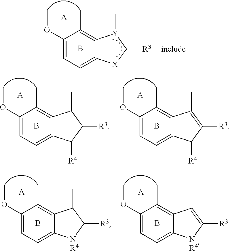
C1(OC)=CC=C2C(=C1C)[Y](C)C([R3])[X]2.[A].B.C1(OC)=CC=C2C(=C1C)C(C)C([R3])C2[R4].[A].B.C1(OC)=CC=C2C(=C1C)C(C)=C([R3])C2[R4].[A].B.C1(OC)=CC=C2C(=C1C)C(C)C([R3])[NR4]2.[A].B.C1(OC)=CC=C2C(=C1C)C(C)=C([R3])[NR4]2.[A].B
